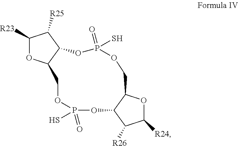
[R23]C1OC2C(C1[R25])OP(S)(=O)OCC1OC([R24])C([R26])C1OP(=O)(S)OC2
